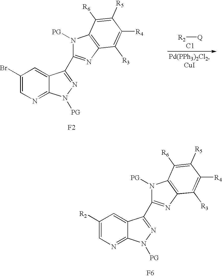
C1([R2])=CN=C2C(=C1)C(C1=NC3=C(N1[PG])C([R6])=C([R5])C([R4])=C3[R3])=NN2[PG].[F6].C1(Br)=CN=C2C(=C1)C(C1=NC3=C(N1[PG])C([R6])=C([R5])C([R4])=C3[R3])=NN2[PG].[F2].[R2][Q].[C1]
